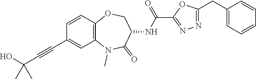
C1=CC2=C(C=C1C#CC(O)(C)C)N(C)C(=O)C(NC(C1=NN=C(CC3=CC=CC=C3)O1)=O)CO2
